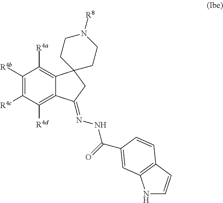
C1([R4b])=C([R4c])C([R4d])=C2C(=C1[R4a])C1(CC2=NNC(=O)C2=CC3=C(C=CN3)C=C2)CCN([R8])CC1
